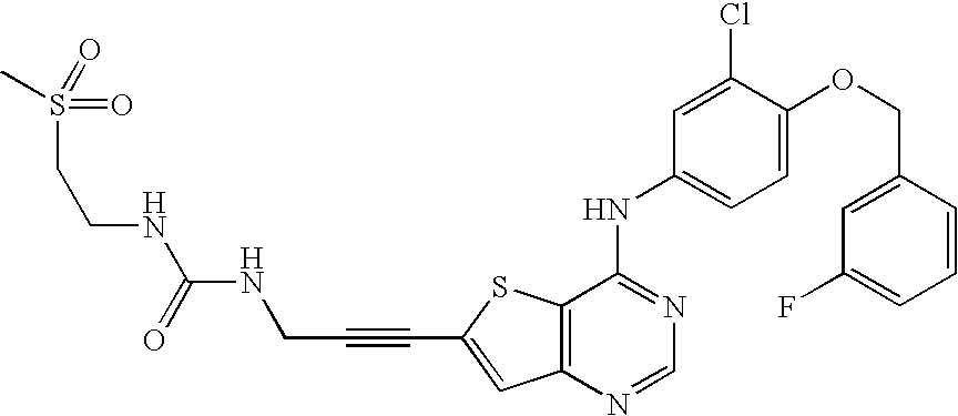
C12=C(SC(C#CCNC(NCCS(=O)(=O)C)=O)=C1)C(NC1=CC=C(OCC3=CC(F)=CC=C3)C(Cl)=C1)=NC=N2
